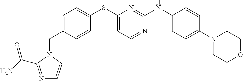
C1=C(CN2C=CN=C2C(N)=O)C=CC(SC2=CC=NC(NC3=CC=C(N4CCOCC4)C=C3)=N2)=C1
